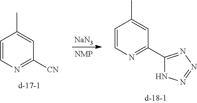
C1=CN=C([CN])C=C1C.[NaN3].C1=CN=C(C2=NN=NN2)C=C1C
